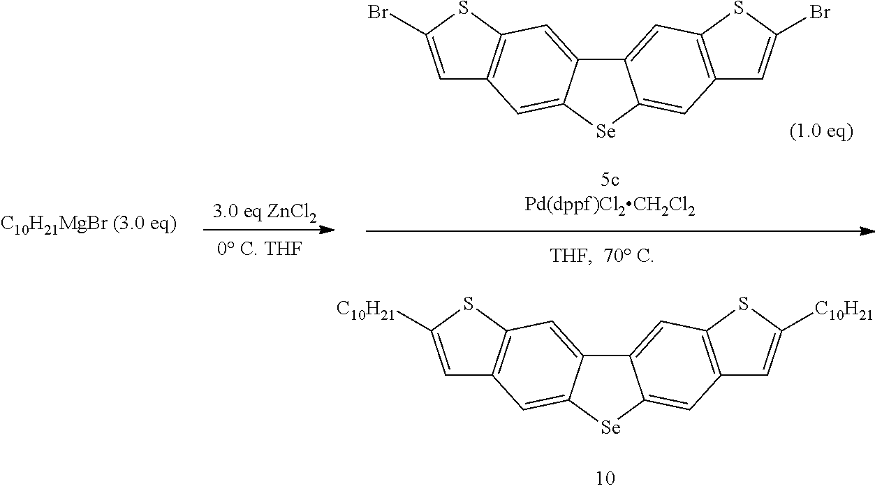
C1=C(Br)SC2=C1C=C1[Se]C3=CC4=C(SC(Br)=C4)C=C3C1=C2.[C10H21MgBr (3.0 eq)].C1=C([C10H21])SC2=C1C=C1[Se]C3=CC4=C(SC([C10H21])=C4)C=C3C1=C2
